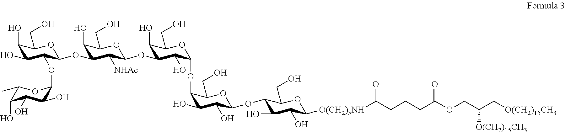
C1(O)C(O)C(OC2C(O)C(O)C(O)C(C)O2)C(OC2C(O)C(CO)OC(OC3C(O)C(CO)OC(OC4C(O)C(O)C(OC5C(O)C(O)C([O(CH2)5NH]C(CCCC(OCC(C[O(CH2)15CH3])[O(CH2)15CH3])=O)=O)OC5CO)OC4CO)C3O)C2[NHAc])OC1CO
